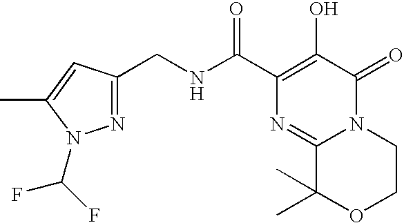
C1(C(NCC2=NN(C(F)F)C(C)=C2)=O)=C(O)C(=O)N2C(=N1)C(C)(C)OCC2
